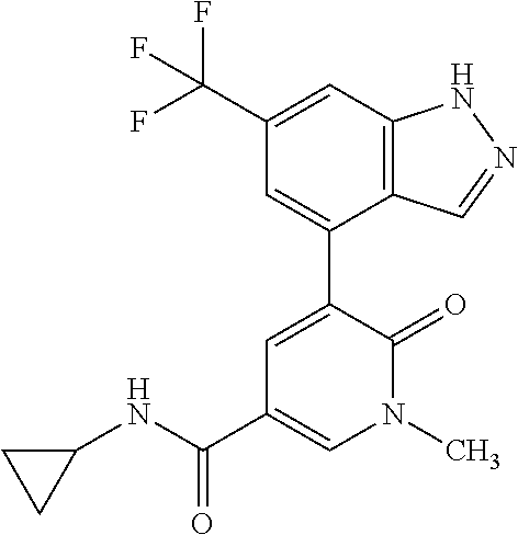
C1=C(C(F)(F)F)C=C(C2=CC(C(NC3CC3)=O)=CN(C)C2=O)C2=C1NN=C2
